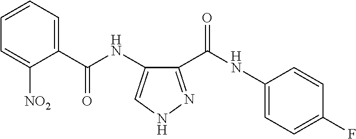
C1(C(NC2=CC=C(F)C=C2)=O)=NNC=C1NC(C1=CC=CC=C1[NO2])=O
